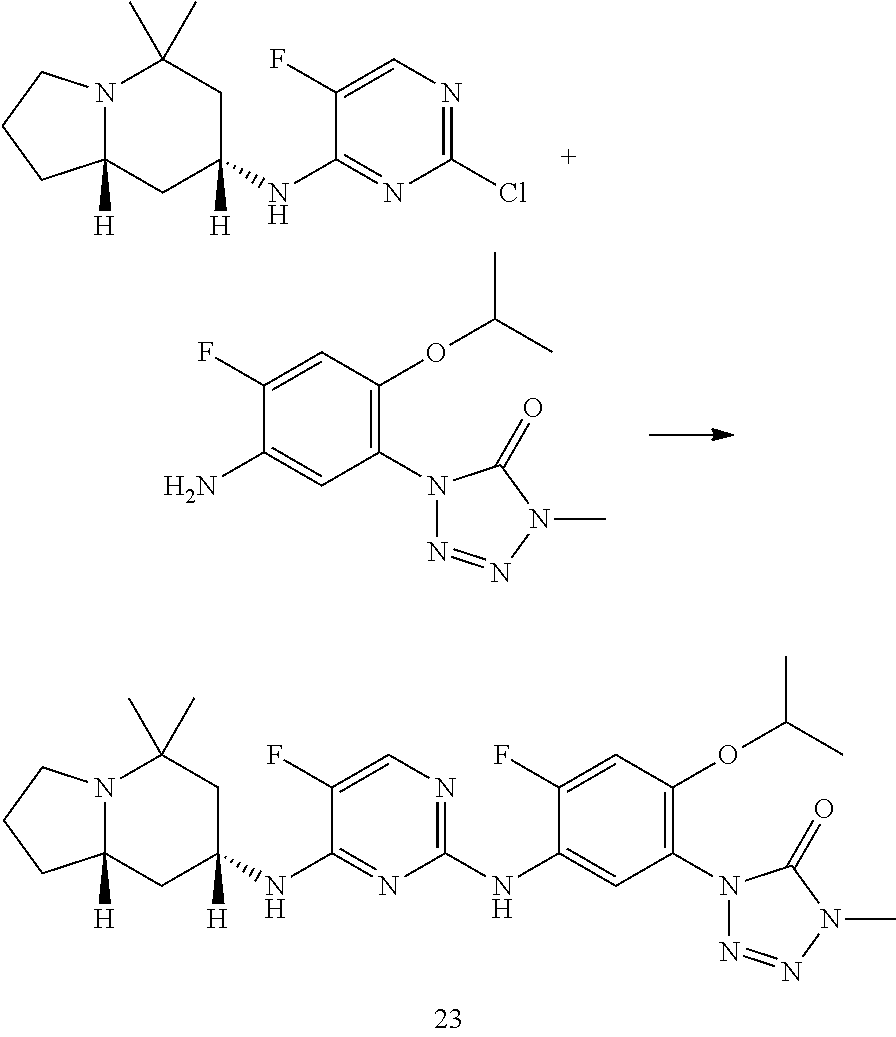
N12C([H])(CC(NC3=NC(NC4=CC(N5N=NN(C)C5=O)=C(OC(C)C)C=C4F)=NC=C3F)([H])CC1(C)C)CCC2.N12C([H])(CC(NC3=NC(Cl)=NC=C3F)([H])CC1(C)C)CCC2.NC1=CC(N2N=NN(C)C2=O)=C(OC(C)C)C=C1F
